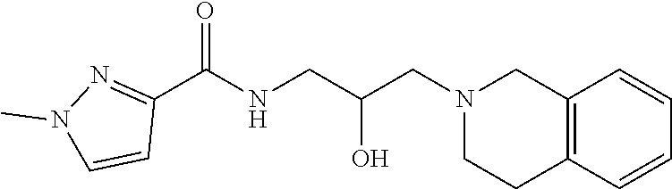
C1(C(NCC(CN2CCC3=C(C2)C=CC=C3)O)=O)=NN(C)C=C1
